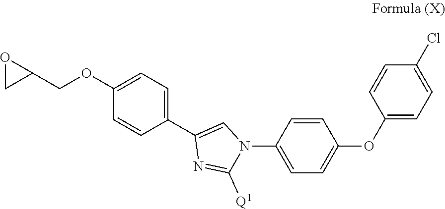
C1(COC2=CC=C(C3=CN(C4=CC=C(OC5=CC=C(Cl)C=C5)C=C4)C([Q1])=N3)C=C2)OC1
